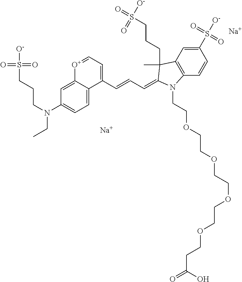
[Na].[Na].C12=CC=C(N(CCCS(=O)(=O)[O-])CC)C=C1[O+]=CC=C2C=CC=C1C(C)(CCCS([O-])(=O)=O)C2=C(C=CC(S(=O)(=O)[O-])=C2)N1CCOCCOCCOCCOCCC(O)=O
